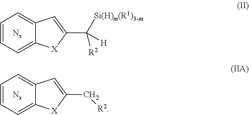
C1=CC=C2C(=C1)C=C(C([Si(H)m(R1)3-m])([H])[R2])[X]2.C1=CC=C2C(=C1)C=C(C[R2])[X]2
